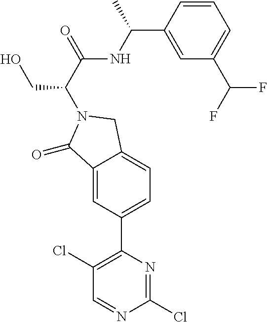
C1=C(C(NC(C(CO)N2CC3=CC=C(C4=C(Cl)C=NC(Cl)=N4)C=C3C2=O)=O)C)C=CC=C1C(F)F
